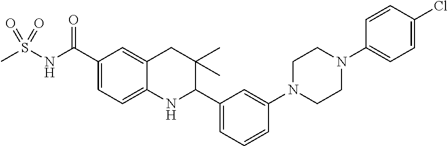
O=S(=O)(C)NC(C1=CC=C2C(=C1)CC(C)(C)C(C1=CC=CC(N3CCN(C4=CC=C(Cl)C=C4)CC3)=C1)N2)=O
